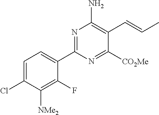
C1(C2=NC(N)=C(C=CC)C([CO2Me])=N2)=CC=C(Cl)C([NMe2])=C1F
